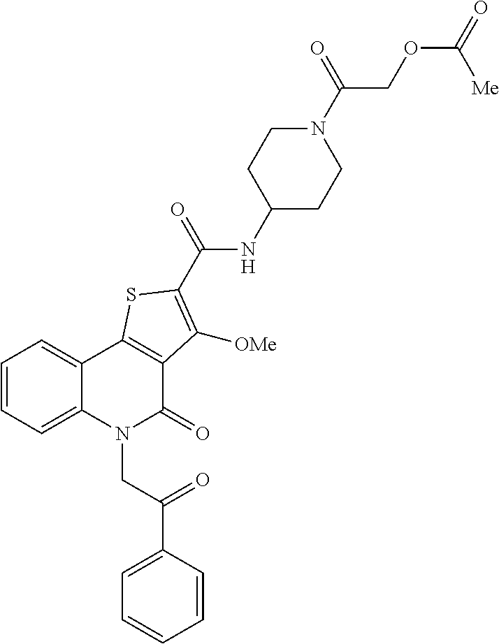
C(N1C(=O)C2=C(C3=CC=CC=C13)SC(C(NC1CCN(C(COC(=O)[Me])=O)CC1)=O)=C2[OMe])C(=O)C1=CC=CC=C1
